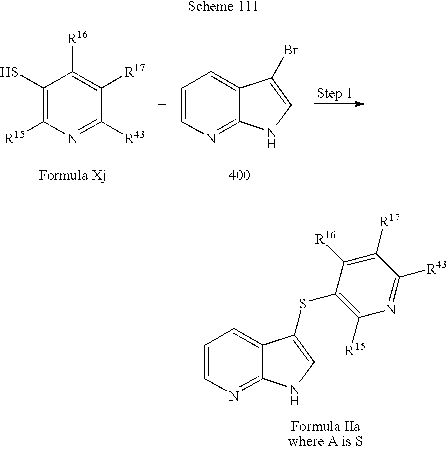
C1=CN=C2C(=C1)C(SC1=C([R15])N=C([R43])C([R17])=C1[R16])=CN2.C1(S)=C([R15])N=C([R43])C([R17])=C1[R16].C1=CN=C2C(=C1)C(Br)=CN2
